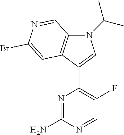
N1(C(C)C)C2=C(C(C3=C(F)C=NC(N)=N3)=C1)C=C(Br)N=C2
